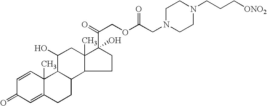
C1=CC2(C)C(=CC1=O)CCC1C3C(C)(CC(O)C21)C(C(COC(CN1CCN(CCC[ONO2])CC1)=O)=O)(O)CC3
